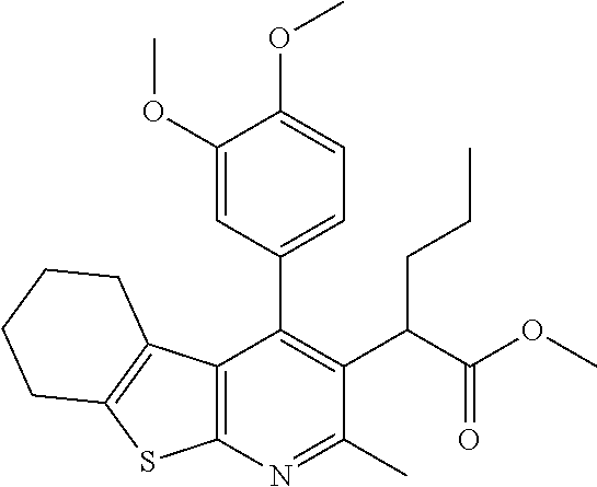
C12=C(N=C(C)C(C(C(OC)=O)CCC)=C1C1=CC=C(OC)C(OC)=C1)SC1=C2CCCC1
